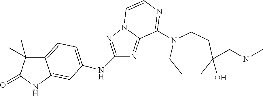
C12=CC=C(NC3=NN4C(=N3)C(N3CCC(CN(C)C)(O)CCC3)=NC=C4)C=C1NC(=O)C2(C)C
